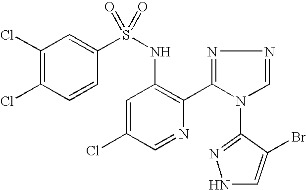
C1(Cl)=C(Cl)C=CC(S(NC2=C(C3=NN=CN3C3=NNC=C3Br)N=CC(Cl)=C2)(=O)=O)=C1
